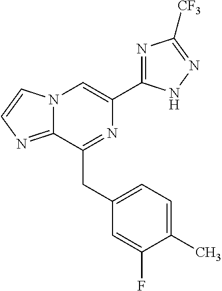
N12C(=NC=C1)C(CC1=CC=C(C)C(F)=C1)=NC(C1=NC([CF3])=NN1)=C2
